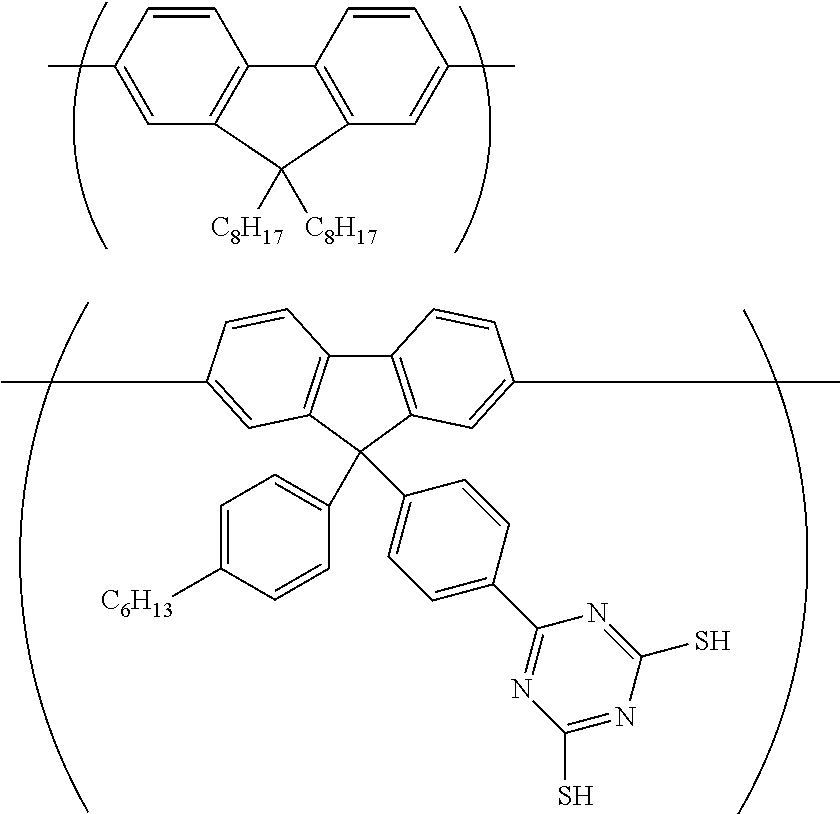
C12=C(C(C3=CC=C([C6H13])C=C3)(C3=CC=C(C4=NC(S)=NC(S)=N4)C=C3)C3=C1C=CC(C)=C3)C=C(C)C=C2.CC1=CC2=C(C=C1)C1=C(C=C(C)C=C1)C2([C8H17])[C8H17]
